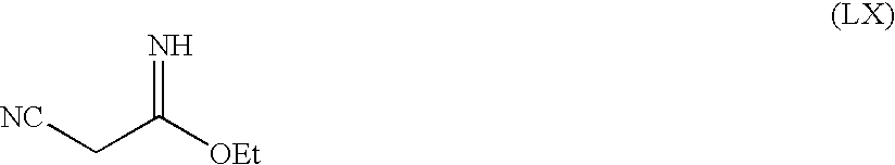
[NC]CC(=N)[OEt]
